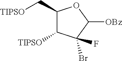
C1(C[TIPSO])C([TIPSO])C(Br)(F)C([OBz])O1
